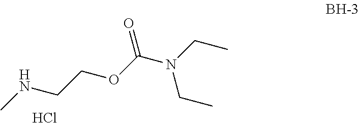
C(OCCNC)(=O)N(CC)CC.Cl
